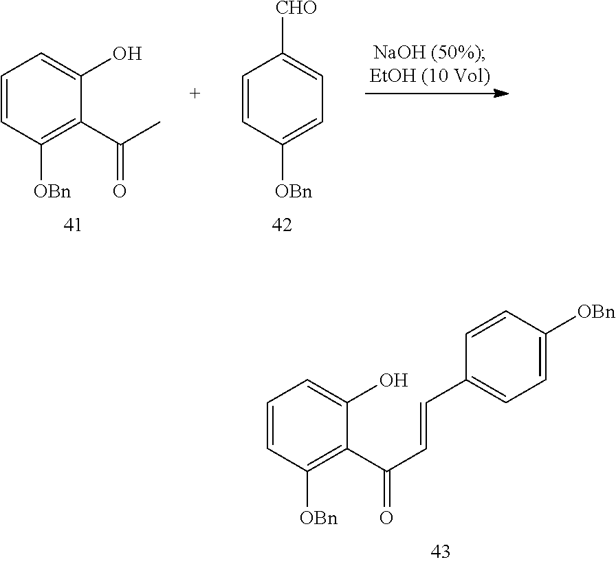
C1=CC([OBn])=C(C(C)=O)C(O)=C1.C1=CC([OBn])=CC=C1[CHO].C1=CC([OBn])=C(C(C=CC2=CC=C([OBn])C=C2)=O)C(O)=C1
